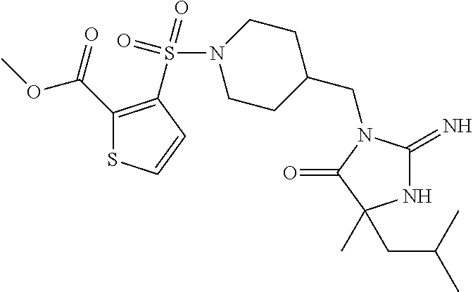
N1C(=N)N(CC2CCN(S(C3=C(C(OC)=O)SC=C3)(=O)=O)CC2)C(=O)C1(CC(C)C)C
